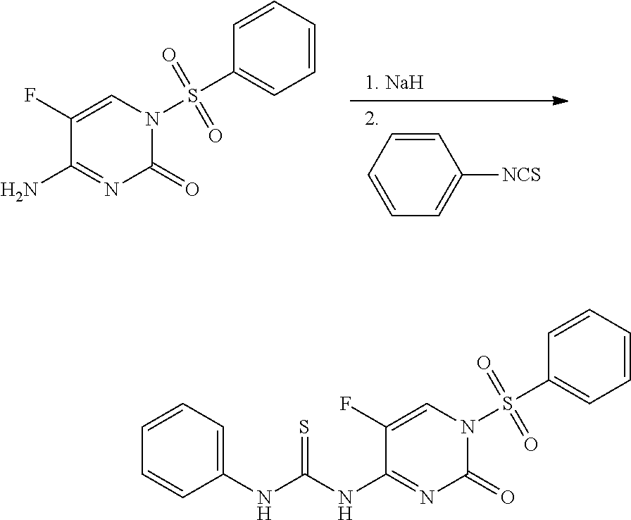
C1=CC=C([NCS])C=C1.C1(F)=CN(S(C2=CC=CC=C2)(=O)=O)C(=O)N=C1N.C1(F)=CN(S(C2=CC=CC=C2)(=O)=O)C(=O)N=C1NC(NC1=CC=CC=C1)=S
